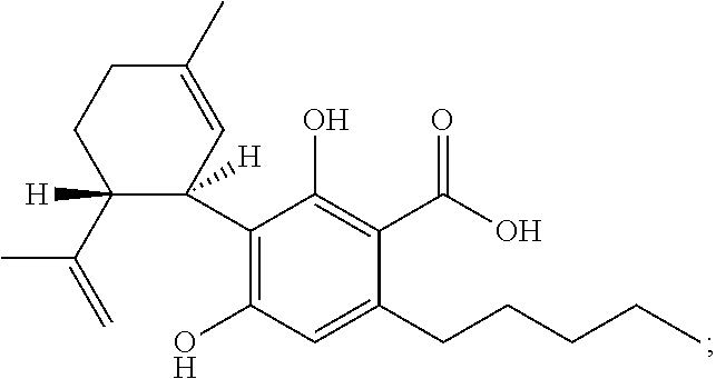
C1(C2([H])C=C(C)CCC2(C(=C)C)[H])=C(O)C=C(CCCCC)C(C(O)=O)=C1O
